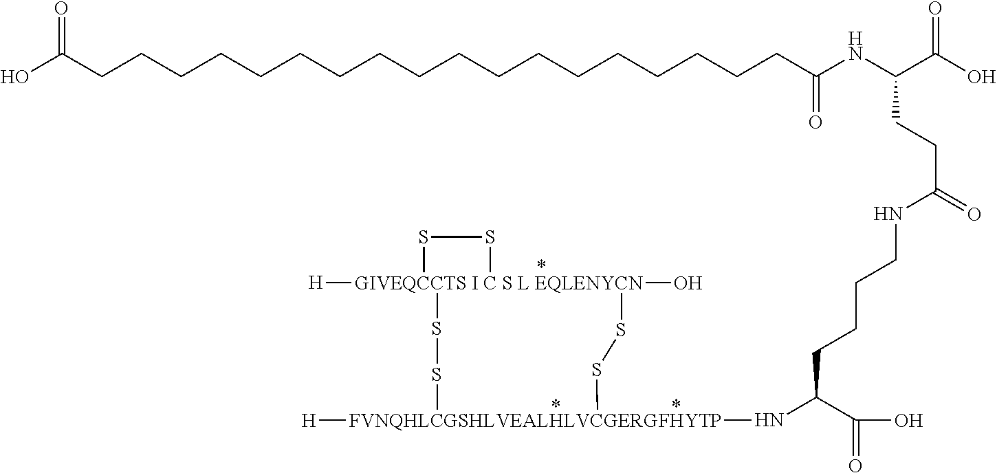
C(CCC(C(O)=O)N[FVNQHLCGSHLVEALHLVCGERGFHYTP]1([H])SS[GIVEQCCTS I C S L EQLENYCN]2([H])(O)(SS1)SS2)CNC(CCC(NC(=O)CCCCCCCCCCCCCCCCCCC(O)=O)C(=O)O)=O
